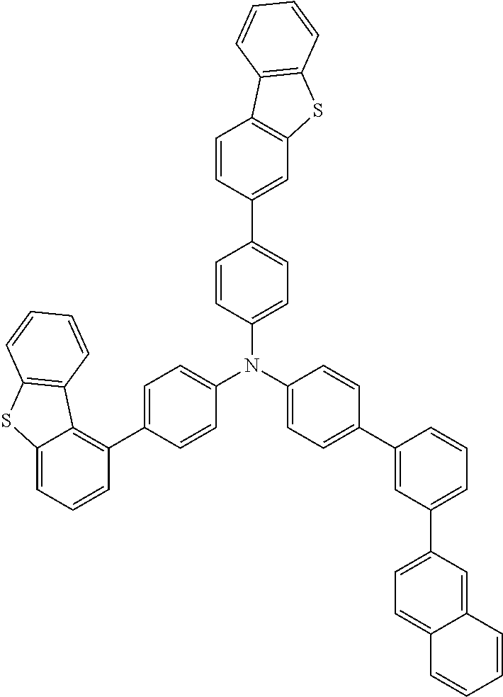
C1(C2=CC3=C(C=C2)C2=C(S3)C=CC=C2)=CC=C(N(C2=CC=C(C3=C4C(=CC=C3)SC3=C4C=CC=C3)C=C2)C2=CC=C(C3=CC(C4=CC=C5C=CC=CC5=C4)=CC=C3)C=C2)C=C1
